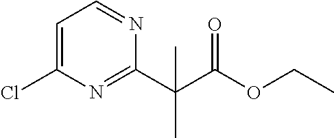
C1=C(Cl)N=C(C(C(OCC)=O)(C)C)N=C1
